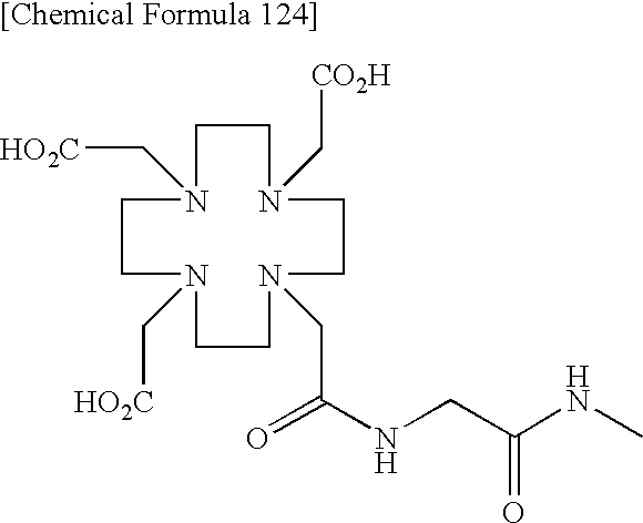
C1N(C[HO2C])CCN(C[HO2C])CCN(CC(=O)NCC(NC)=O)CCN(C[CO2H])C1
